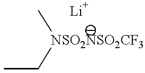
[NSO2NSO2CF3](C)CC.[Li]
